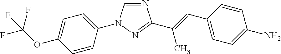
N1=CN(C2=CC=C(OC(F)(F)F)C=C2)N=C1C(=CC1=CC=C(N)C=C1)C
